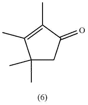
C1C(=O)C(C)=C(C)C1(C)C
